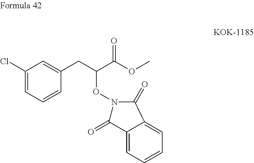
C1(Cl)=CC=CC(CC(C(OC)=O)ON2C(=O)C3=CC=CC=C3C2=O)=C1
